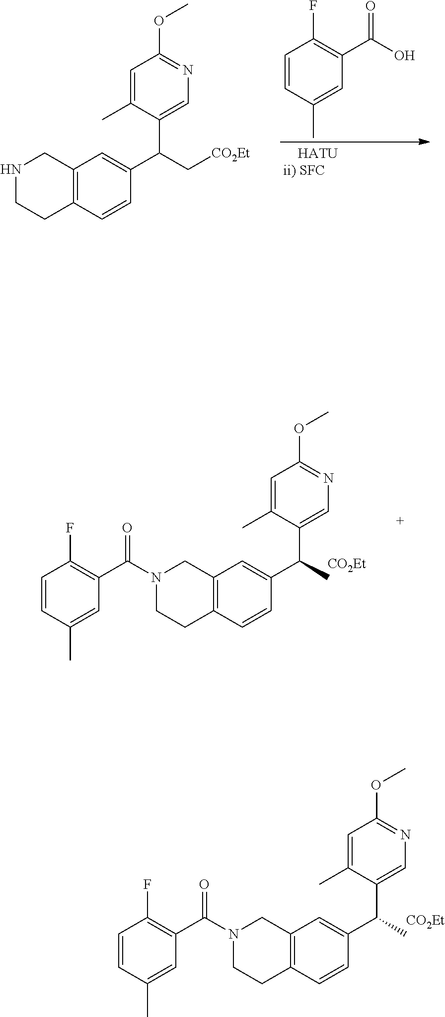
C1=CC(C)=CC(C(=O)O)=C1F.C12=C(C=CC(C(C[CO2Et])C3=CN=C(OC)C=C3C)=C1)CCNC2.C12=C(C=CC(C(C)C3=CN=C(OC)C=C3C)=C1)CCN(C(=O)C1=C(F)C=CC(C)=C1)C2.[CO2Et].C12=C(C=CC(C(C)C3=CN=C(OC)C=C3C)=C1)CCN(C(=O)C1=C(F)C=CC(C)=C1)C2.[CO2Et]
